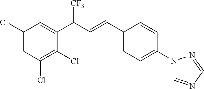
C1(Cl)=CC(Cl)=C(Cl)C(C(C=CC2=CC=C(N3C=NC=N3)C=C2)[CF3])=C1
